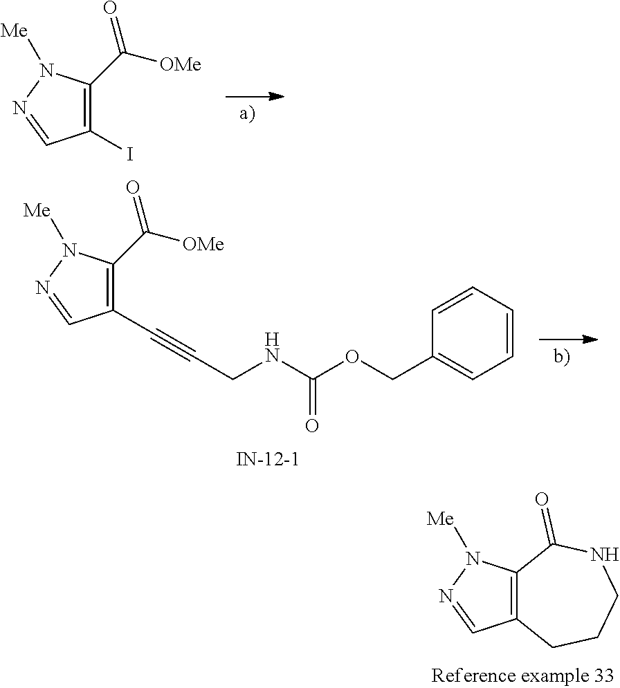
C12=C(N([Me])N=C1)C(=O)NCCC2.C1(I)=C(C([OMe])=O)N([Me])N=C1.C1(C#CCNC(OCC2=CC=CC=C2)=O)=C(C([OMe])=O)N([Me])N=C1
